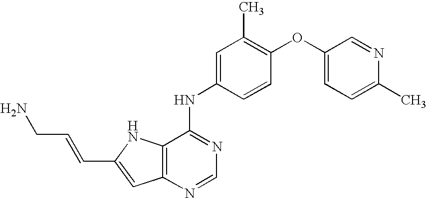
NCC=CC1=CC2=C(N1)C(NC1=CC(C)=C(OC3=CC=C(C)N=C3)C=C1)=NC=N2
